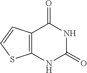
C12=C(NC(=O)NC1=O)SC=C2
